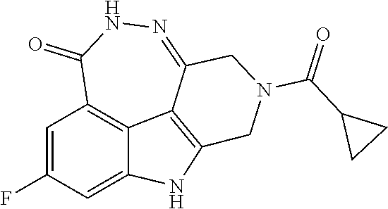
C1=C(F)C=C2C3=C1C(=O)NN=C1C3=C(N2)CN(C(C2CC2)=O)C1
